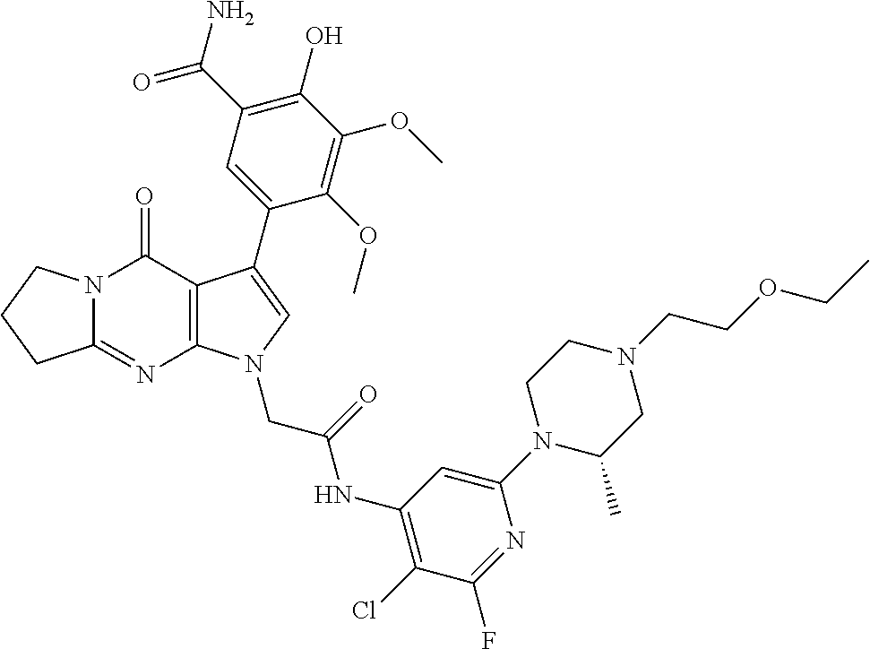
C12=NC3=C(C(=O)N1CCC2)C(C1=CC(C(N)=O)=C(O)C(OC)=C1OC)=CN3CC(NC1=C(Cl)C(F)=NC(N2C(C)CN(CCOCC)CC2)=C1)=O
